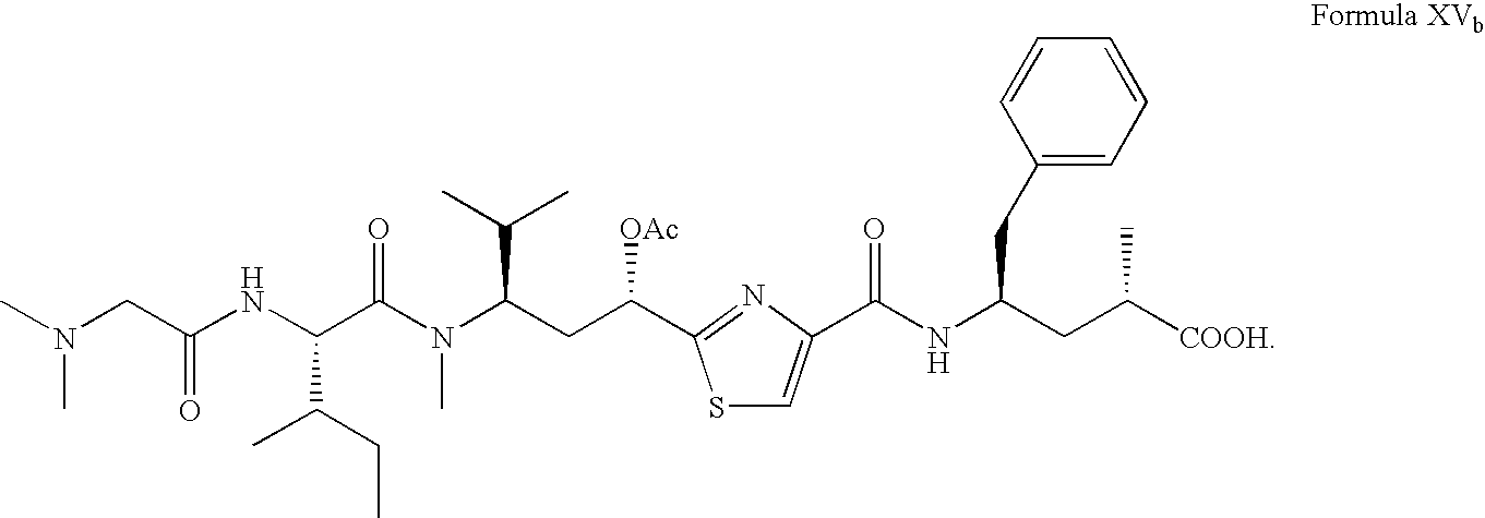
S1C=C(C(NC(CC([COOH])C)CC2=CC=CC=C2)=O)N=C1C(CC(N(C(C(NC(CN(C)C)=O)C(C)CC)=O)C)C(C)C)[OAc]
